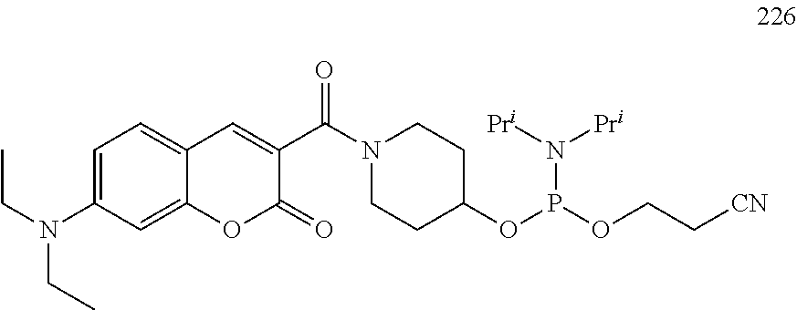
C1=C(N(CC)CC)C=C2C(=C1)C=C(C(N1CCC(OP(OCC[CN])N([Pri])[Pri])CC1)=O)C(=O)O2
